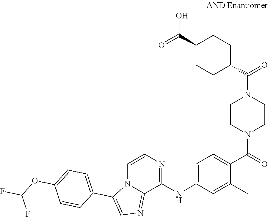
C1CN(C(=O)C2=CC=C(NC3=NC=CN4C3=NC=C4C3=CC=C(OC(F)F)C=C3)C=C2C)CCN1C(C1CCC(C(=O)O)CC1)=O
